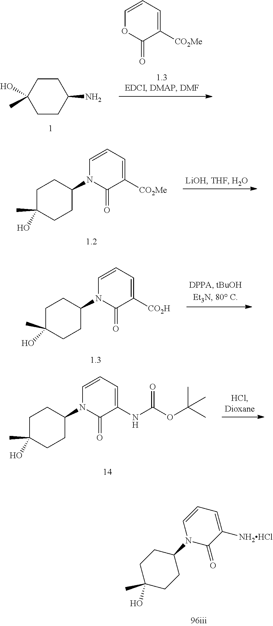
C1=CC=C([CO2Me])C(=O)O1.C1CC(N)CCC1(O)C.C1=CC=C([CO2Me])C(=O)N1C1CCC(C)(O)CC1.C1=CC=C([CO2H])C(=O)N1C1CCC(O)(C)CC1.C1=CC=C(NC(OC(C)(C)C)=O)C(=O)N1C1CCC(C)(O)CC1.C1(C)(O)CCC(N2C(=O)C([NH2HCl])=CC=C2)CC1
